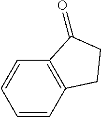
C1=CC2=C(C=C1)CCC2=O
